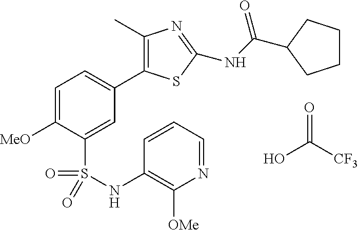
OC([CF3])=O.C1=C([MeO])C(S(=O)(=O)NC2=C([OMe])N=CC=C2)=CC(C2=C(C)N=C(NC(=O)C3CCCC3)S2)=C1
